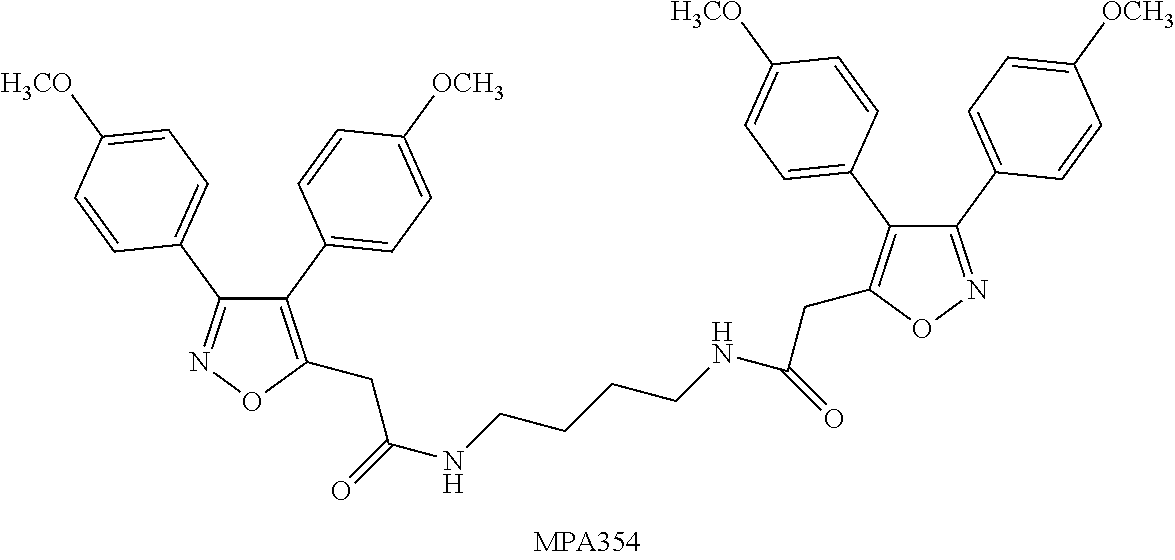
C1(C2=CC=C([OCH3])C=C2)=C(CC(NCCCCNC(CC2=C(C3=CC=C([H3CO])C=C3)C(C3=CC=C([OCH3])C=C3)=NO2)=O)=O)ON=C1C1=CC=C([H3CO])C=C1
